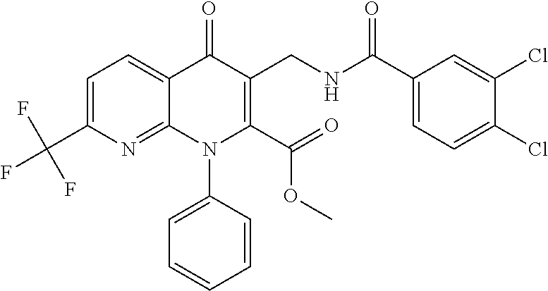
C1=C(C(F)(F)F)N=C2C(=C1)C(=O)C(CNC(C1=CC=C(Cl)C(Cl)=C1)=O)=C(C(=O)OC)N2C1=CC=CC=C1
